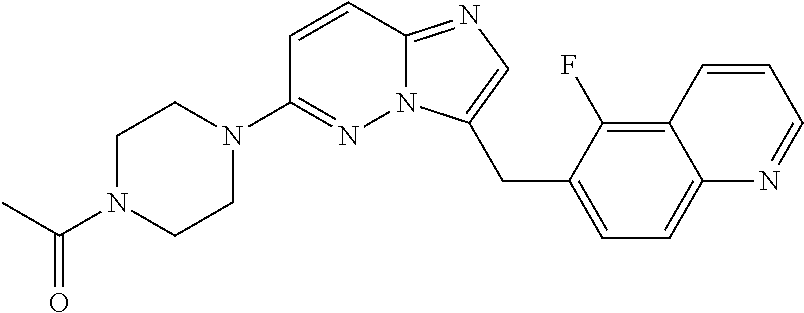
C1N(C(C)=O)CCN(C2=NN3C(=NC=C3CC3=CC=C4C(=C3F)C=CC=N4)C=C2)C1
